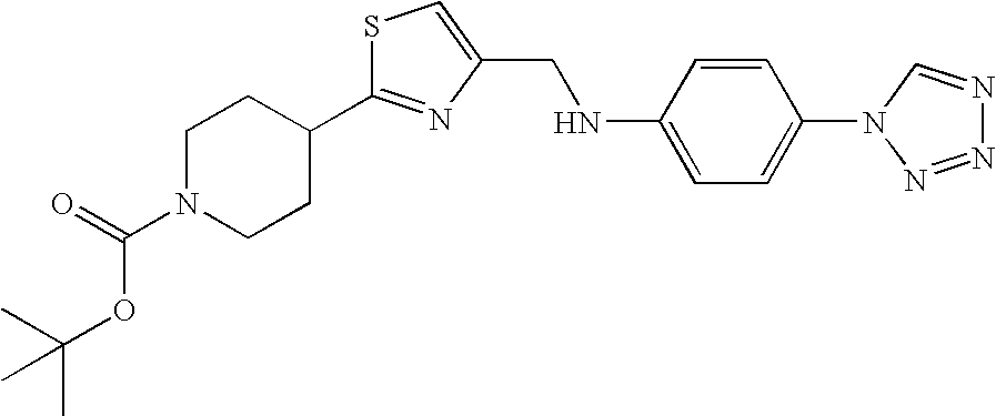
C1N(C(=O)OC(C)(C)C)CCC(C2=NC(CNC3=CC=C(N4N=NN=C4)C=C3)=CS2)C1
